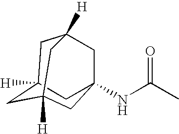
C1C2([H])CC3([H])CC(NC(=O)C)(CC1([H])C3)C2
